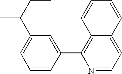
C12=C(C3=CC(C(CC)C)=CC=C3)N=CC=C1C=CC=C2
